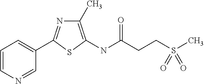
C1=CC=C(C2=NC(C)=C(NC(=O)CCS(C)(=O)=O)S2)C=N1
